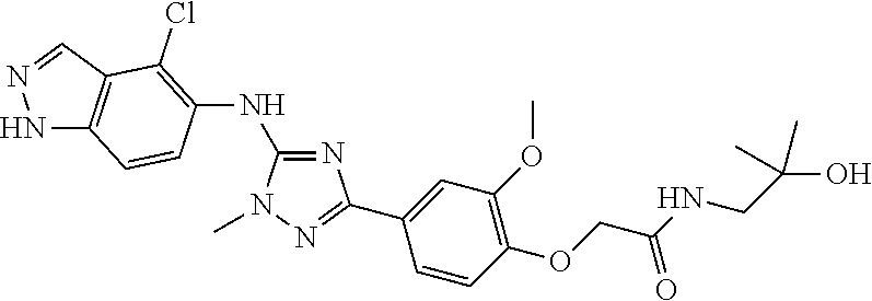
C1(NC2=C(Cl)C3=C(NN=C3)C=C2)=NC(C2=CC(OC)=C(OCC(NCC(O)(C)C)=O)C=C2)=NN1C
